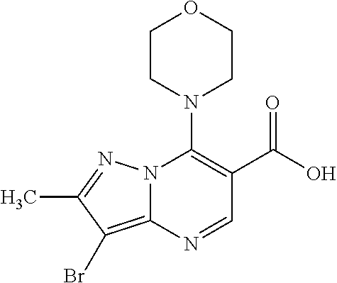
N12C(=C(Br)C(C)=N1)N=CC(C(O)=O)=C2N1CCOCC1
